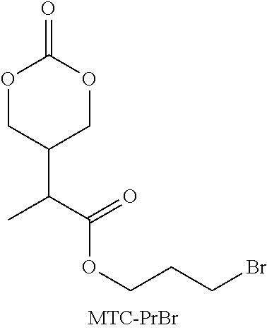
O1CC(C(C)C(OCCCBr)=O)COC1=O
